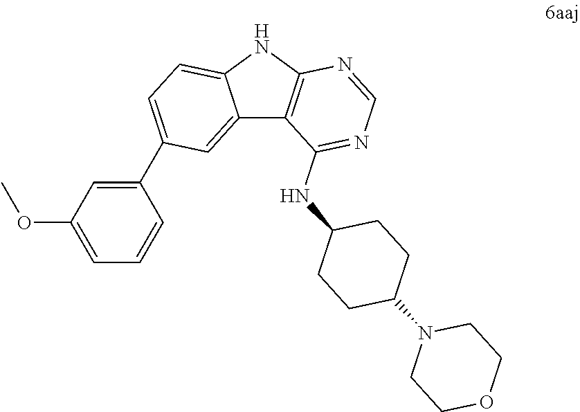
C1COCCN1C1CCC(NC2=NC=NC3=C2C2=CC(C4=CC(OC)=CC=C4)=CC=C2N3)CC1
